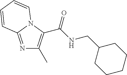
N1=C2N(C(C(NCC3CCCCC3)=O)=C1C)C=CC=C2
